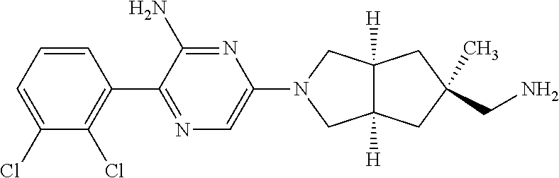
C1=CC=C(Cl)C(Cl)=C1C1=NC=C(N2CC3([H])C([H])(C2)CC(CN)(C)C3)N=C1N
